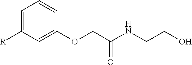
C1=C([R])C=C(OCC(NCCO)=O)C=C1
